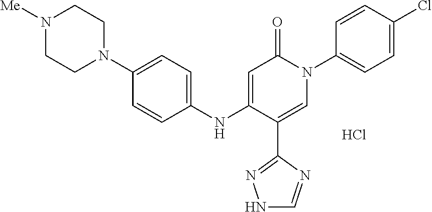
C1=C(NC2=CC=C(N3CCN([Me])CC3)C=C2)C(C2=NNC=N2)=CN(C2=CC=C(Cl)C=C2)C1=O.Cl
